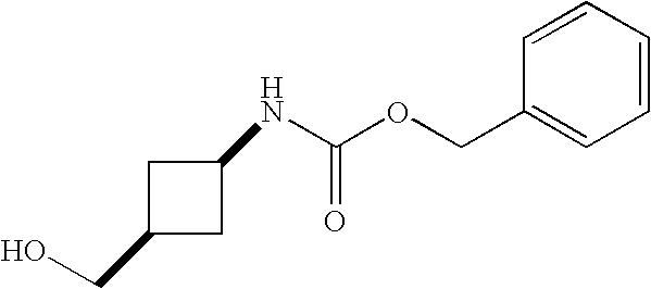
OCC1CC(NC(OCC2=CC=CC=C2)=O)C1
